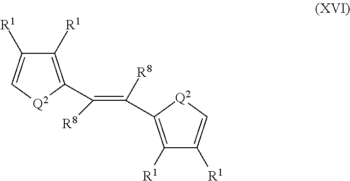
C1([R1])=C(C(=C([R8])C2=C([R1])C([R1])=C[Q2]2)[R8])[Q2]C=C1[R1]
